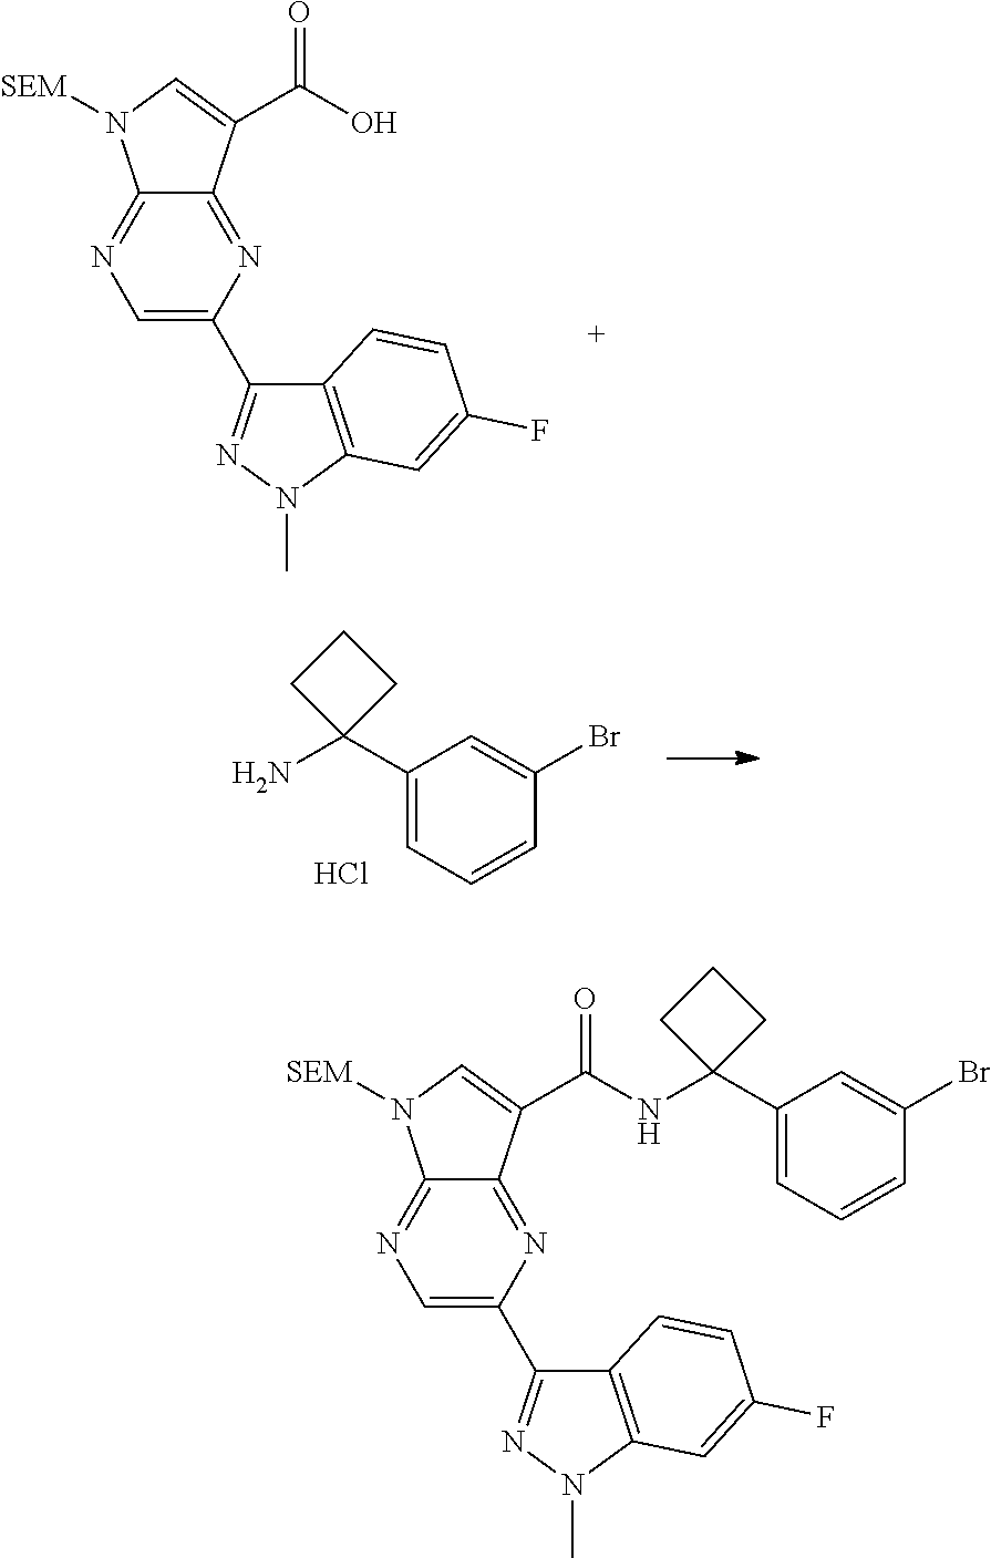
C12=NC=C(C3=NN(C)C4=C3C=CC(F)=C4)N=C1C(C(=O)O)=CN2[SEM].NC1(C2=CC=CC(Br)=C2)CCC1.Cl.C12=NC=C(C3=NN(C)C4=C3C=CC(F)=C4)N=C1C(C(=O)NC1(C3=CC=CC(Br)=C3)CCC1)=CN2[SEM]
